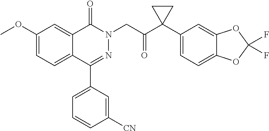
C1(OC)=CC=C2C(=C1)C(=O)N(CC(C1(C3=CC=C4C(=C3)OC(F)(F)O4)CC1)=O)N=C2C1=CC=CC([CN])=C1
